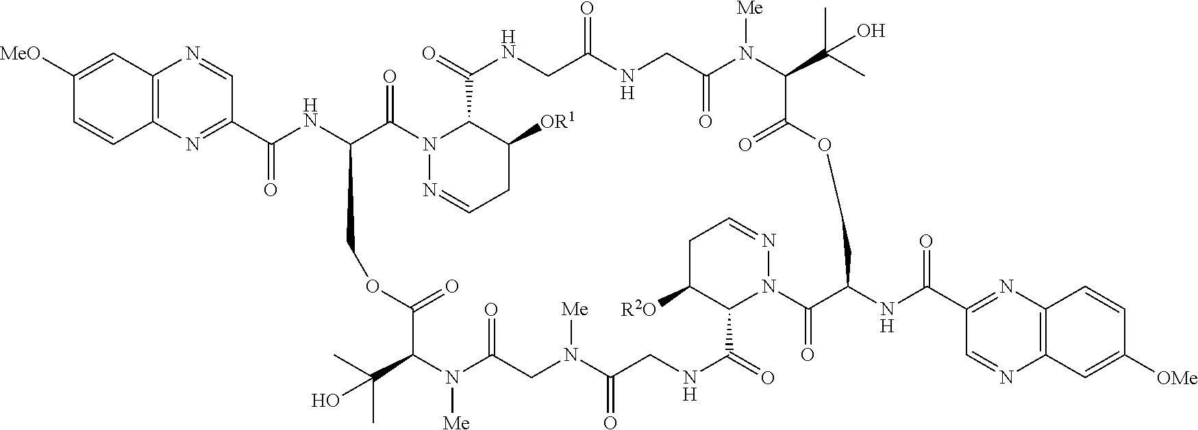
C12=C(N=C(C(NC3C(=O)N4N=CCC([OR1])C4C(=O)NCC(=O)NCC(=O)N([Me])C(C(C)(C)O)C(=O)OCC(NC(C4=NC5=C(N=C4)C=C([OMe])C=C5)=O)C(=O)N4C(C(=O)NCC(=O)N([Me])CC(=O)N([Me])C(C(C)(C)O)C(=O)OC3)C([R2O])CC=N4)=O)C=N1)C=CC([MeO])=C2
